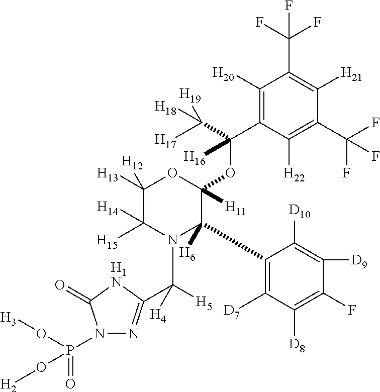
C1([H20])=C(C(OC2([H11])OC([H13])([H12])C([H15])([H14])N(C([H5])([H4])C3=NN(P(=O)(O[H3])O[H2])C(=O)[H1N]3)C2(C2=C([D7])C([D8])=C(F)C([D9])=C2[D10])[H6])([H16])C([H17])([H18])[H19])C([H22])=C(C(F)(F)F)C([H21])=C1C(F)(F)F
